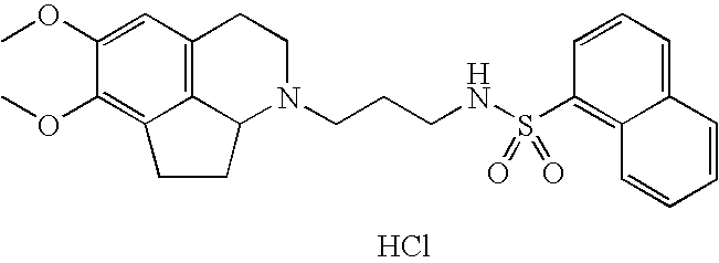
C12=C3C=C(OC)C(OC)=C1CCC2N(CCCNS(C1=C2C(=CC=C1)C=CC=C2)(=O)=O)CC3.Cl
